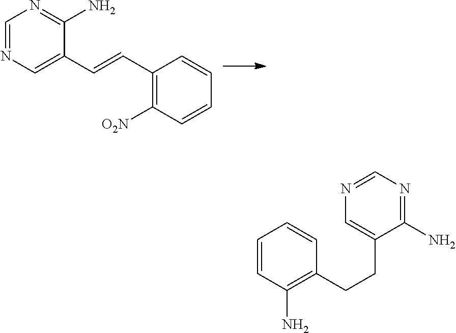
C1=NC=C(C=CC2=C([O2N])C=CC=C2)C(N)=N1.C1=CC(N)=C(CCC2=CN=CN=C2N)C=C1
